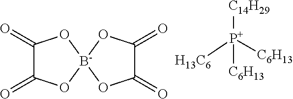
C1(=O)C(=O)O[B-]2(O1)OC(=O)C(=O)O2.[H13C6][P+]([C6H13])([C6H13])[C14H29]
